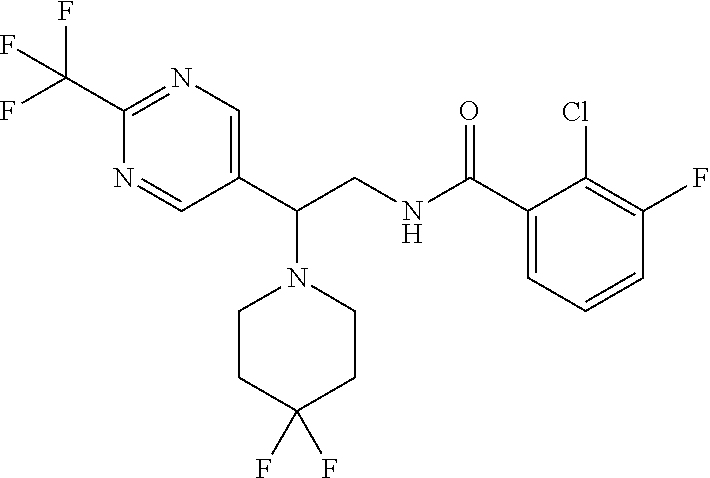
N1=C(C(F)(F)F)N=CC(C(CNC(C2=CC=CC(F)=C2Cl)=O)N2CCC(F)(F)CC2)=C1
